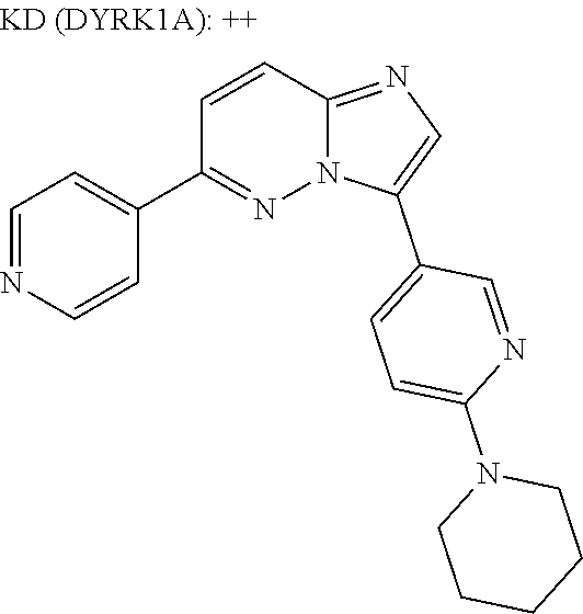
C1=NC=CC(C2=NN3C(=NC=C3C3=CC=C(N4CCCCC4)N=C3)C=C2)=C1
